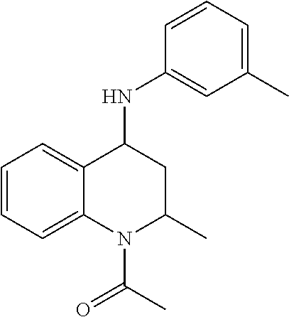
C1=CC=C2C(=C1)C(NC1=CC(C)=CC=C1)CC(C)N2C(C)=O
